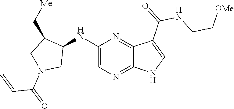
C1(NC2C(C[Me])CN(C(C=C)=O)C2)=CN=C2C(=N1)C(C(NCC[OMe])=O)=CN2
